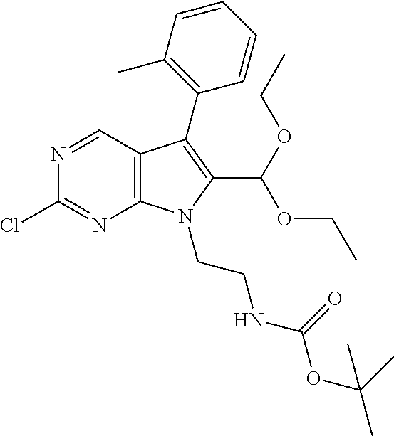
N1=CC2=C(N=C1Cl)N(CCNC(OC(C)(C)C)=O)C(C(OCC)OCC)=C2C1=C(C)C=CC=C1
